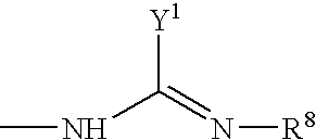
CNC(=N[R8])[Y1]
